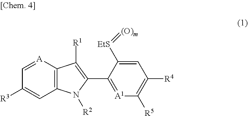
[A]1=CC([R3])=CC2=C1C([R1])=C(C1=[A1]C([R5])=C([R4])C=C1[EtS]=[(O)m])N2[R2]
